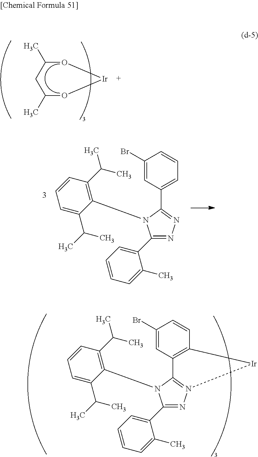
O1C(C)CC(C)O[Ir]1.C1(Br)=CC2=C(C=C1)[Ir]N1=C2N(C2=C(C(C)C)C=CC=C2C(C)C)C(C2=CC=CC=C2C)=N1.C1(Br)=CC(C2=NN=C(C3=CC=CC=C3C)N2C2=C(C(C)C)C=CC=C2C(C)C)=CC=C1
